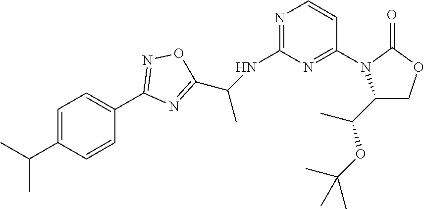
C1(N2C(C(C)OC(C)(C)C)COC2=O)=NC(NC(C)C2=NC(C3=CC=C(C(C)C)C=C3)=NO2)=NC=C1
